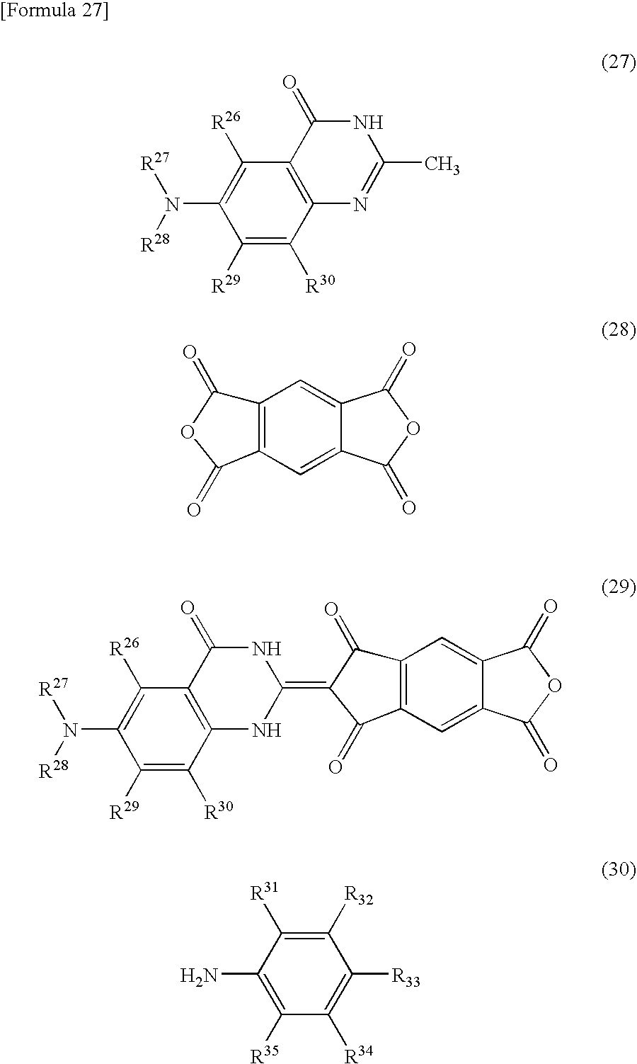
C1([R26])=C(N([R28])[R27])C([R29])=C([R30])C2=C1C(=O)NC(C)=N2.C12=C(C=C3C(=C1)C(=O)OC3=O)C(=O)OC2=O.C1([R26])=C(N([R28])[R27])C([R29])=C([R30])C2=C1C(=O)NC(=C1C(=O)C3=C(C=C4C(=C3)C(=O)OC4=O)C1=O)N2.C1([R32])=C([R31])C(N)=C([R35])C([R34])=C1[R33]
